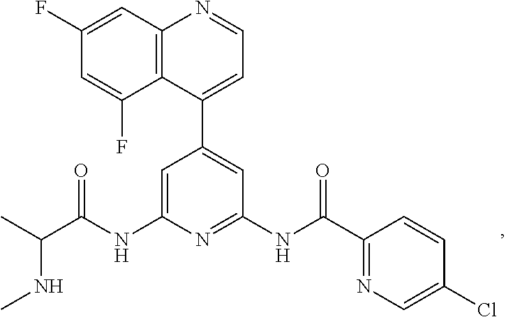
C1=C(NC(C(C)NC)=O)N=C(NC(=O)C2=NC=C(Cl)C=C2)C=C1C1=CC=NC2=C1C(F)=CC(F)=C2
